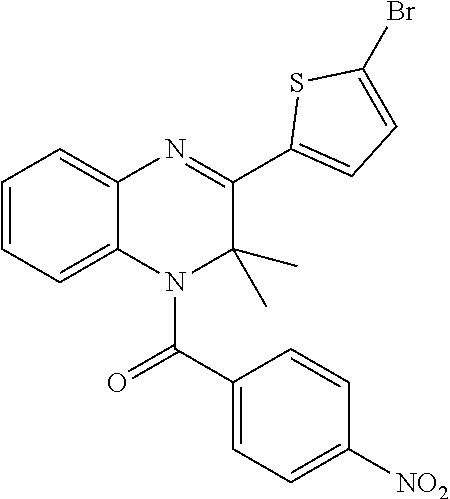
C1=CC=C2C(=C1)N=C(C1=CC=C(Br)S1)C(C)(C)N2C(C1=CC=C([NO2])C=C1)=O
